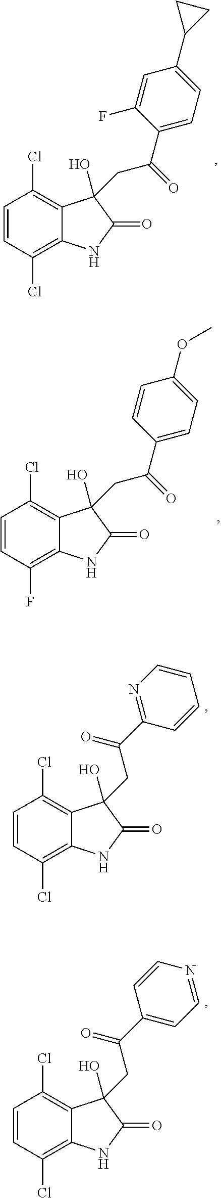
C1=CC(Cl)=C2C(=C1Cl)C(O)(CC(C1=CC=C(C3CC3)C=C1F)=O)C(=O)N2.C1=CC(F)=C2C(=C1Cl)C(O)(CC(C1=CC=C(OC)C=C1)=O)C(=O)N2.C1=CC(Cl)=C2C(=C1Cl)C(O)(CC(C1=NC=CC=C1)=O)C(=O)N2.C1=CC(Cl)=C2C(=C1Cl)C(O)(CC(C1=CC=NC=C1)=O)C(=O)N2
